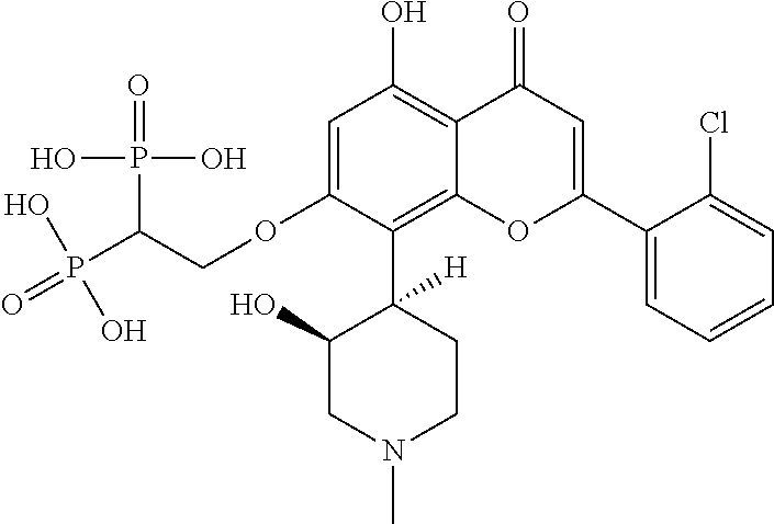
C1=C(OCC(P(O)(=O)O)P(=O)(O)O)C(C2([H])C(O)CN(C)CC2)=C2C(=C1O)C(=O)C=C(C1=CC=CC=C1Cl)O2
